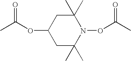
C1C(C)(C)N(OC(C)=O)C(C)(C)CC1OC(C)=O
